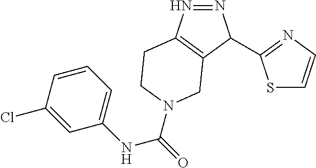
N1=NC(C2=NC=CS2)C2=C1CCN(C(=O)NC1=CC=CC(Cl)=C1)C2
